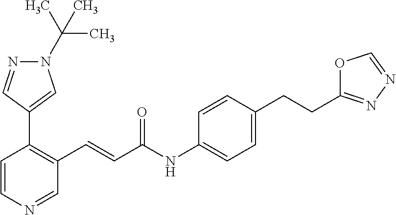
C1=CN=CC(C=CC(=O)NC2=CC=C(CCC3=NN=CO3)C=C2)=C1C1=CN(C(C)(C)C)N=C1
